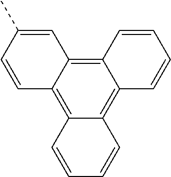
C12=C3C(=C4C(=C1C=CC=C2)C=CC=C4)C=CC(C)=C3
